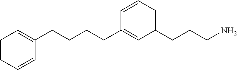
C1=CC=C(CCCN)C=C1CCCCC1=CC=CC=C1
